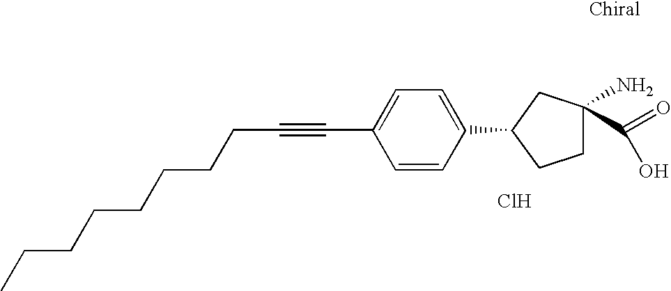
Cl.C(C1=CC=C(C2CCC(N)(C(=O)O)C2)C=C1)#CCCCCCCCC
